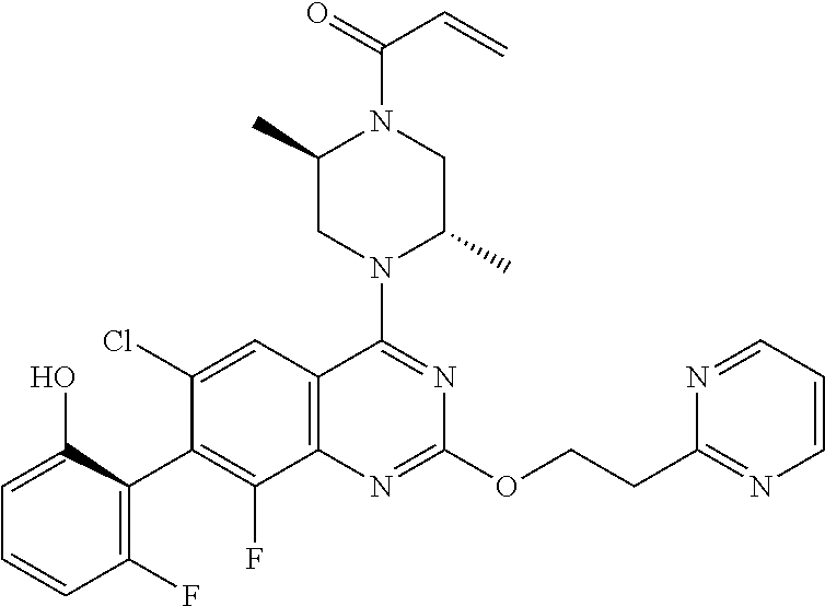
C1=C(O)C(C2=C(F)C3=C(C=C2Cl)C(N2C(C)CN(C(=O)C=C)C(C)C2)=NC(OCCC2=NC=CC=N2)=N3)=C(F)C=C1
